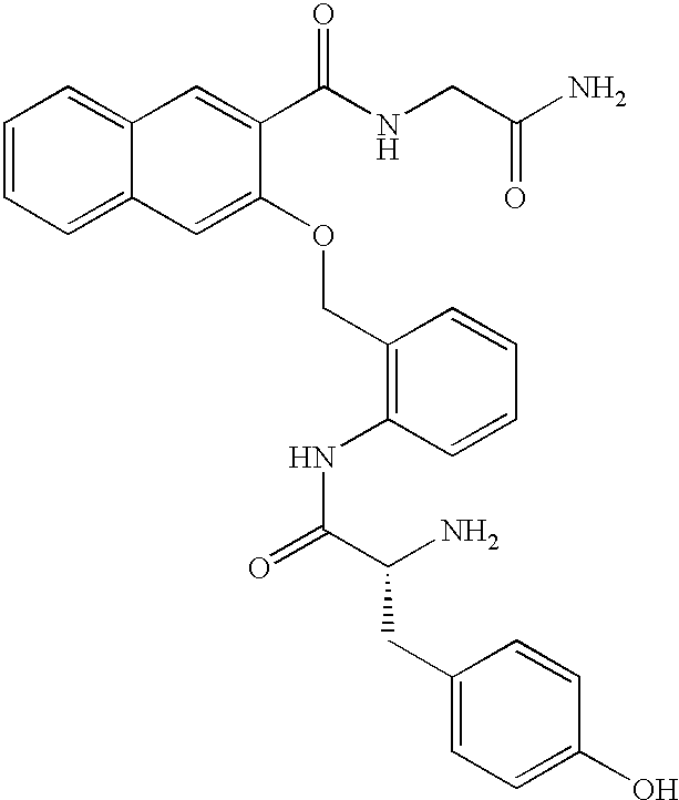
C1=CC=C2C(=C1)C=C(C(NCC(N)=O)=O)C(OCC1=C(NC(=O)C(N)CC3=CC=C(O)C=C3)C=CC=C1)=C2
